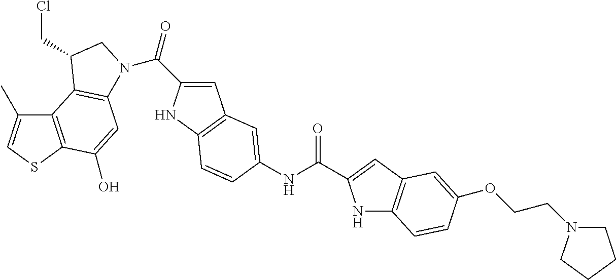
C12=C(SC=C1C)C(O)=CC1=C2C(CCl)CN1C(=O)C1=CC2=C(N1)C=CC(NC(=O)C1=CC3=C(N1)C=CC(OCCN1CCCC1)=C3)=C2
